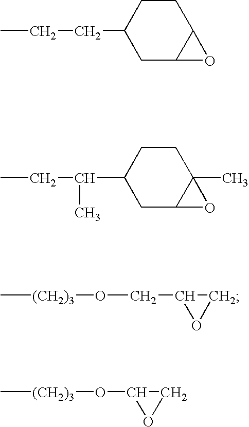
CCCC1CC2C(CC1)O2.CCC(C1CC2C(C)(CC1)O2)C.C[(CH2)3]OCC1OC1.C[(CH2)3]OC1OC1
